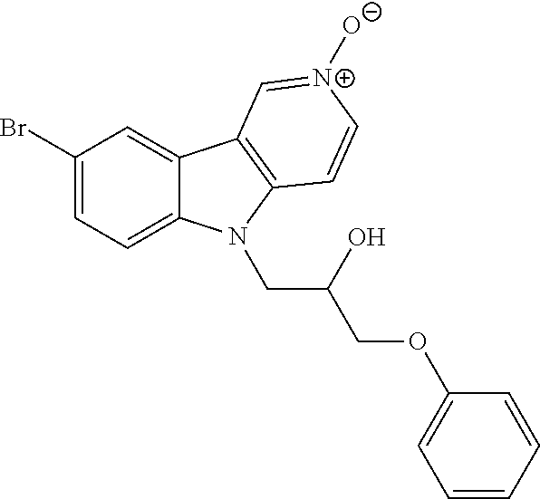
C1(Br)=CC=C2C(=C1)C1=C(N2CC(COC2=CC=CC=C2)O)C=C[N+]([O-])=C1
